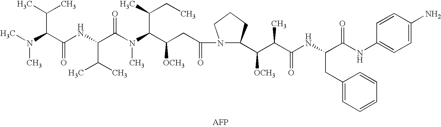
CN(C(C(C)C)C(NC(C(=O)N(C)C(C(CC)C)C(CC(N1C(C(C(C(=O)NC(CC2=CC=CC=C2)C(NC2=CC=C(N)C=C2)=O)C)[OCH3])CCC1)=O)[OCH3])C(C)C)=O)C
